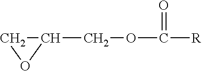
C1OC1COC(=O)[R]
